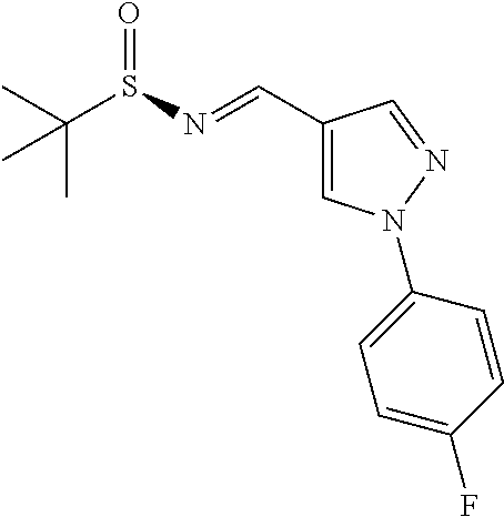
C(S(=O)N=CC1=CN(C2=CC=C(F)C=C2)N=C1)(C)(C)C
